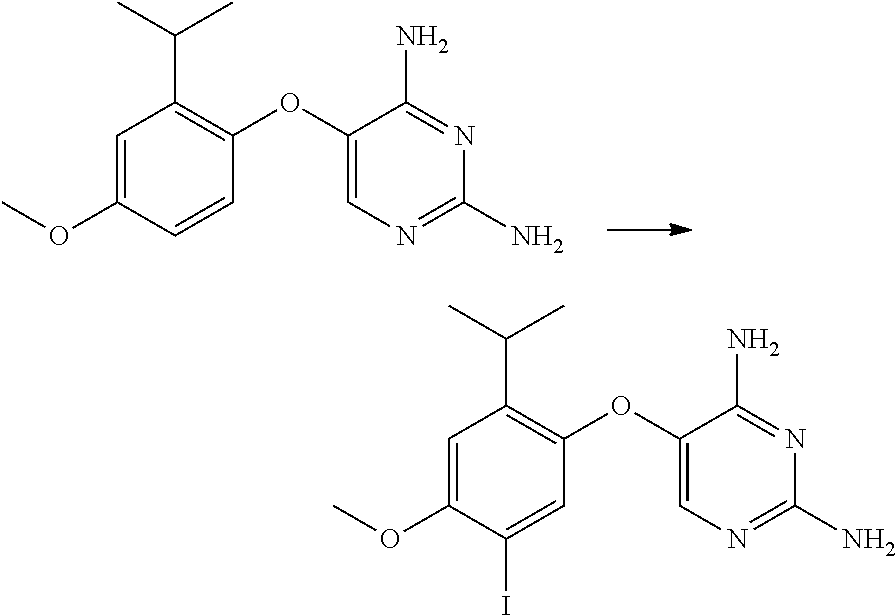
O(C1=C(C(C)C)C=C(OC)C=C1)C1=CN=C(N)N=C1N.O(C1=C(C(C)C)C=C(OC)C(I)=C1)C1=CN=C(N)N=C1N
